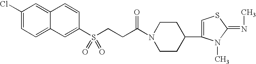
C1(Cl)=CC=C2C(=C1)C=CC(S(CCC(N1CCC(C3=CSC(=NC)N3C)CC1)=O)(=O)=O)=C2
